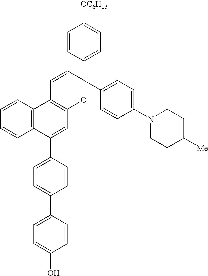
C1=CC2=C(C=C1)C1=C(C=C2C2=CC=C(C3=CC=C(O)C=C3)C=C2)OC(C2=CC=C([OC6H13])C=C2)(C2=CC=C(N3CCC([Me])CC3)C=C2)C=C1
